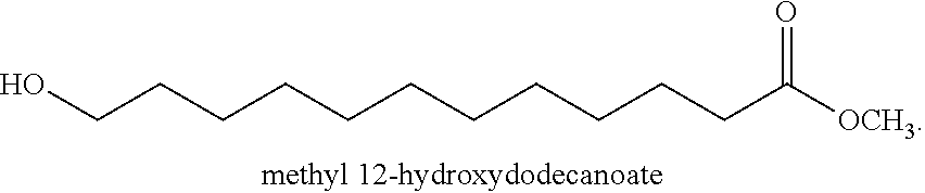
C(CCCCCCCCCCC([OCH3])=O)O
